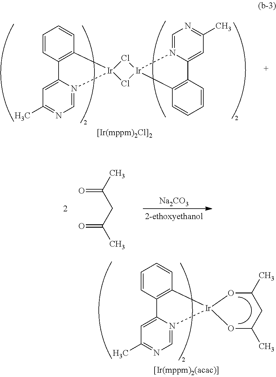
C1=C2N(=CN=C1C)[Ir]1(C3=C2C=CC=C3)Cl[Ir]2(Cl1)C1=C(C=CC=C1)C1=CC(C)=NC=N12.O=C(C)CC(C)=O.[Na2CO3].C1=C2N(=CN=C1C)[Ir]1(C3=C2C=CC=C3)OC(C)CC(C)O1
